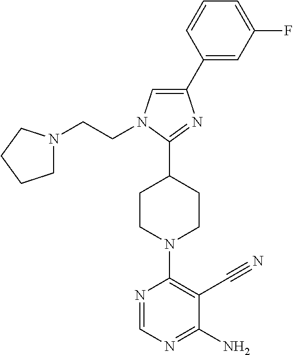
C1(C2=CC(F)=CC=C2)=CN(CCN2CCCC2)C(C2CCN(C3=C(C#N)C(N)=NC=N3)CC2)=N1
